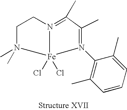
C1(C)=N(C2=C(C)C=CC=C2C)[Fe]2(Cl)(Cl)N(=C1C)CCN2(C)C
